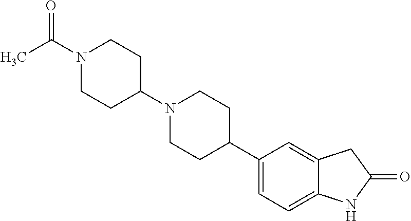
O=C(C)N1CCC(N2CCC(C3=CC=C4C(=C3)CC(=O)N4)CC2)CC1
